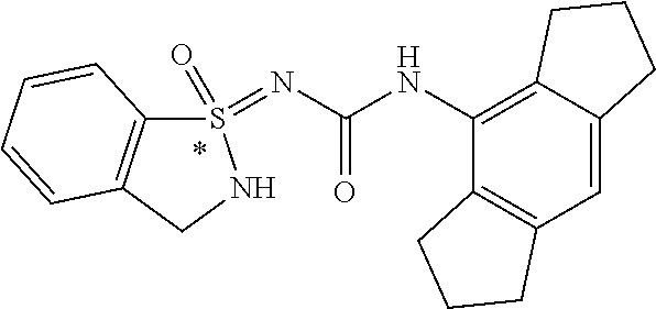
S1(=NC(=O)NC2=C3C(=CC4=C2CCC4)CCC3)(=O)C2=C(CN1)C=CC=C2
